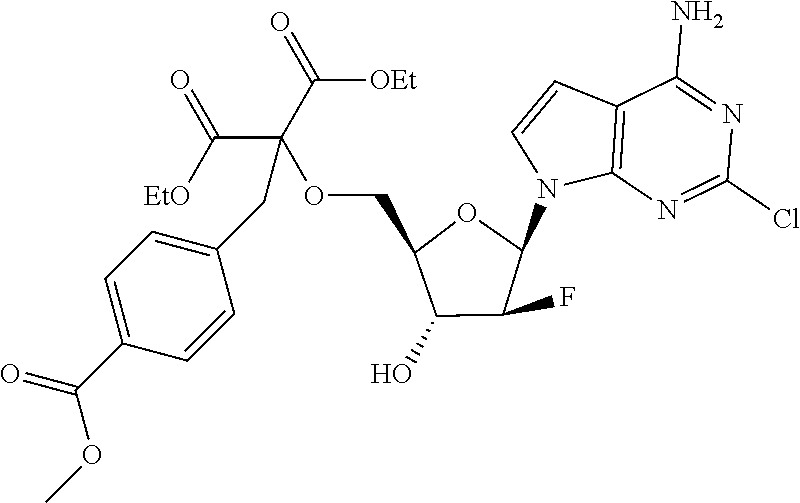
C12=C(N=C(Cl)N=C1N)N(C1OC(COC(C(=O)[EtO])(C(=O)[OEt])CC3=CC=C(C(=O)OC)C=C3)C(O)C1F)C=C2
